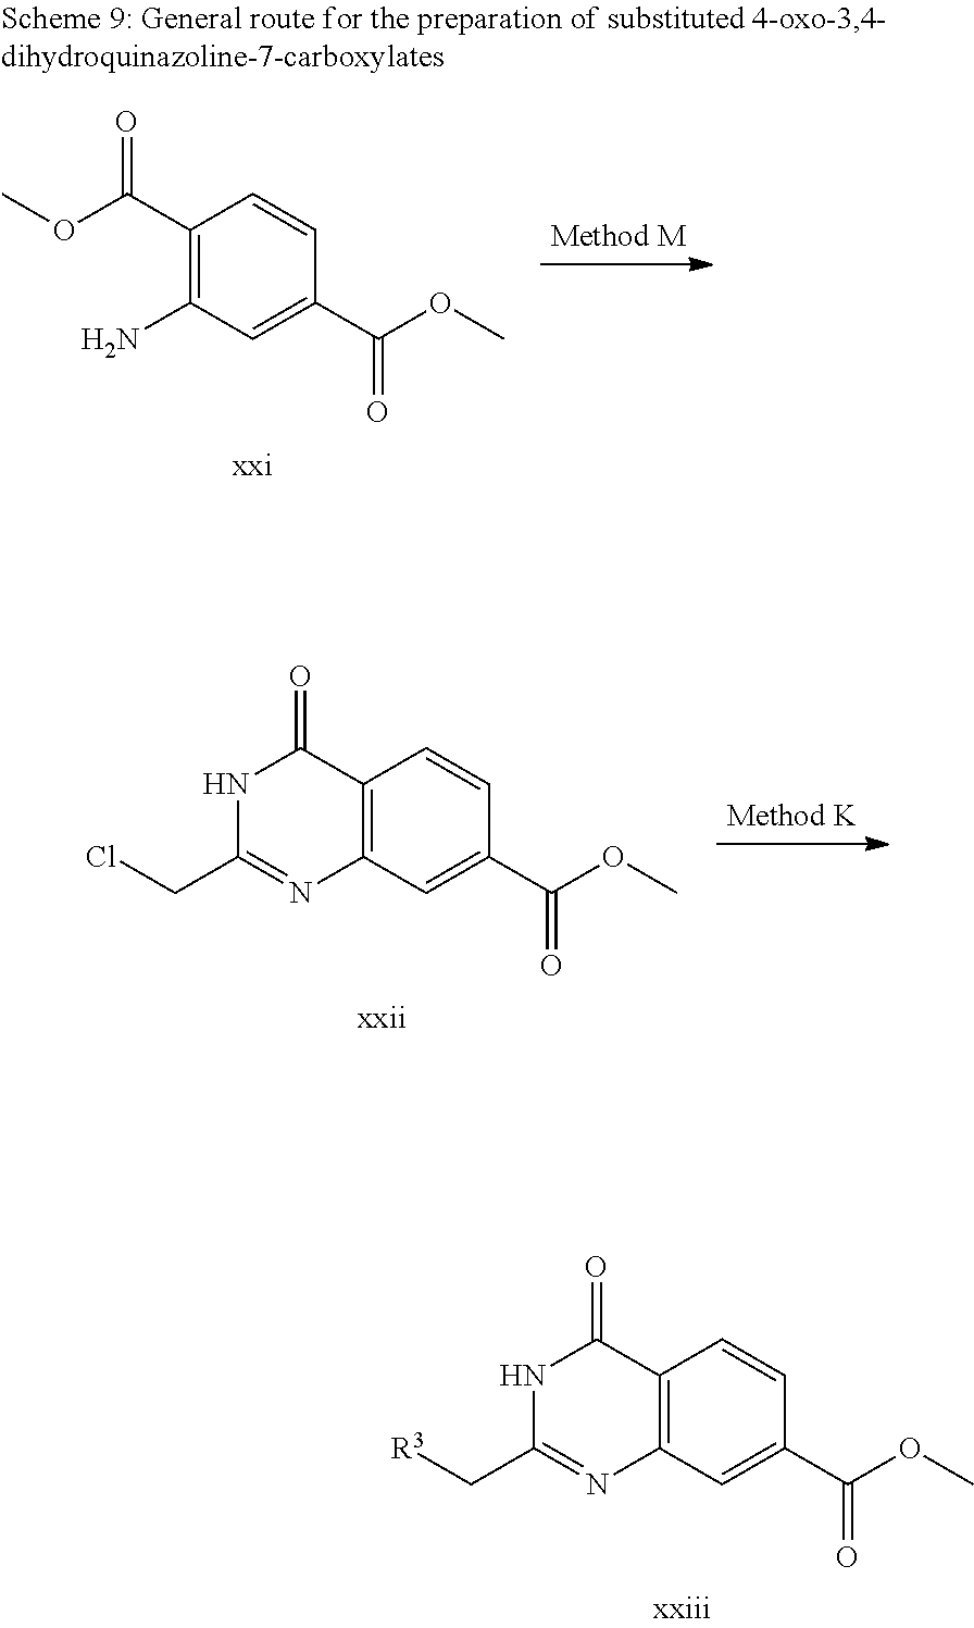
C1(C(OC)=O)=C(N)C=C(C(OC)=O)C=C1.C12=C(C=C(C(OC)=O)C=C1)N=C(CCl)NC2=O.C12=C(C=C(C(OC)=O)C=C1)N=C(C[R3])NC2=O
